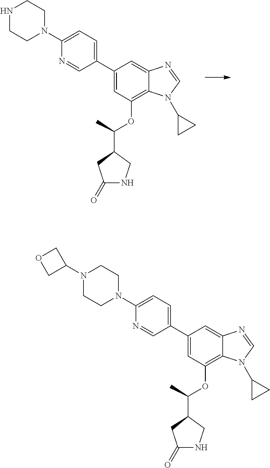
N1CCN(C2=CC=C(C3=CC(OC(C)C4CNC(=O)C4)=C4C(=C3)N=CN4C3CC3)C=N2)CC1.N1(C2COC2)CCN(C2=CC=C(C3=CC(OC(C)C4CNC(=O)C4)=C4C(=C3)N=CN4C3CC3)C=N2)CC1
